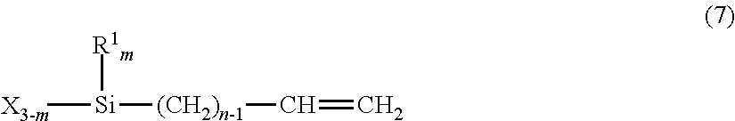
[X3-m][Si]([R1m])[(CH2)n-1]C=C
